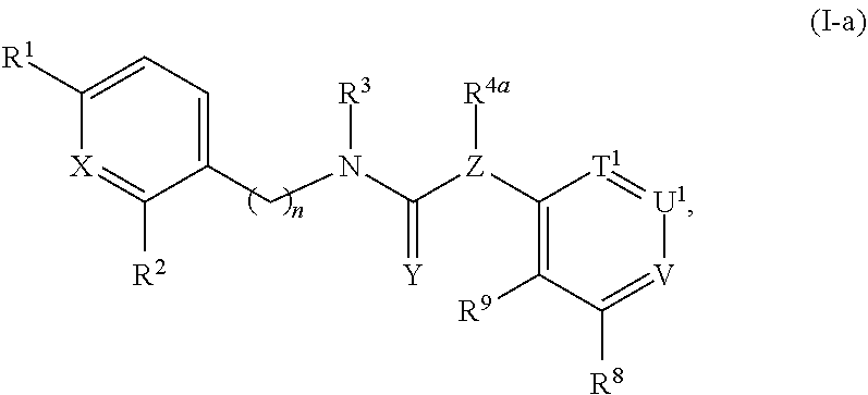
C1(CN(C([Z](C2=C([R9])C([R8])=[V][U1]=[T1]2)[R4a])=[Y])[R3])=CC=C([R1])[X]=C1[R2]
